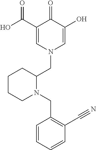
C1(C(=O)O)=CN(CC2CCCCN2CC2=C(C#N)C=CC=C2)C=C(O)C1=O
